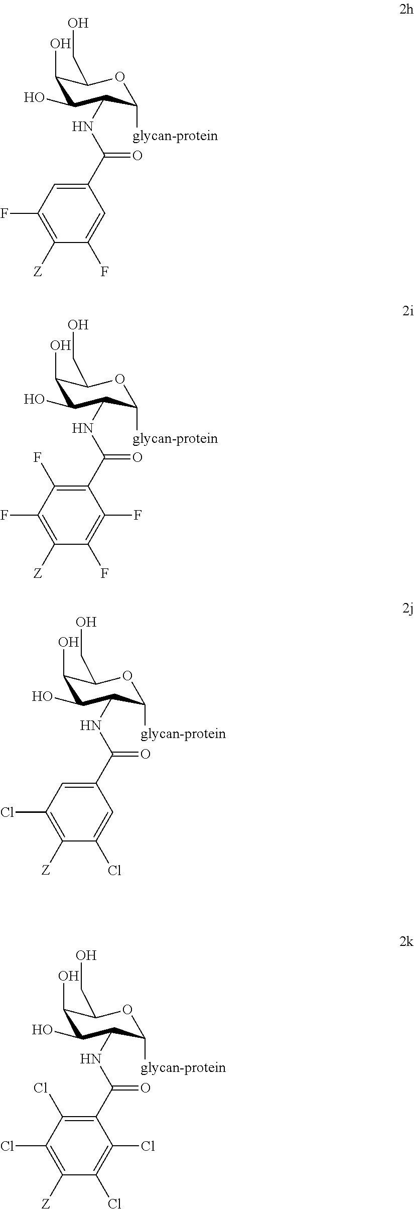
C1(O)C(O)C(NC(C2=CC(F)=C([Z])C(F)=C2)=O)C([glycan-protein])OC1CO.C1(O)C(O)C(NC(C2=C(F)C(F)=C([Z])C(F)=C2F)=O)C([glycan-protein])OC1CO.C1(O)C(O)C(NC(C2=CC(Cl)=C([Z])C(Cl)=C2)=O)C([glycan-protein])OC1CO.C1(O)C(O)C(NC(C2=C(Cl)C(Cl)=C([Z])C(Cl)=C2Cl)=O)C([glycan-protein])OC1CO
